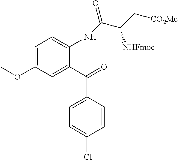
C1=C(OC)C=C(C(=O)C2=CC=C(Cl)C=C2)C(NC(C(C[CO2Me])[NHFmoc])=O)=C1
